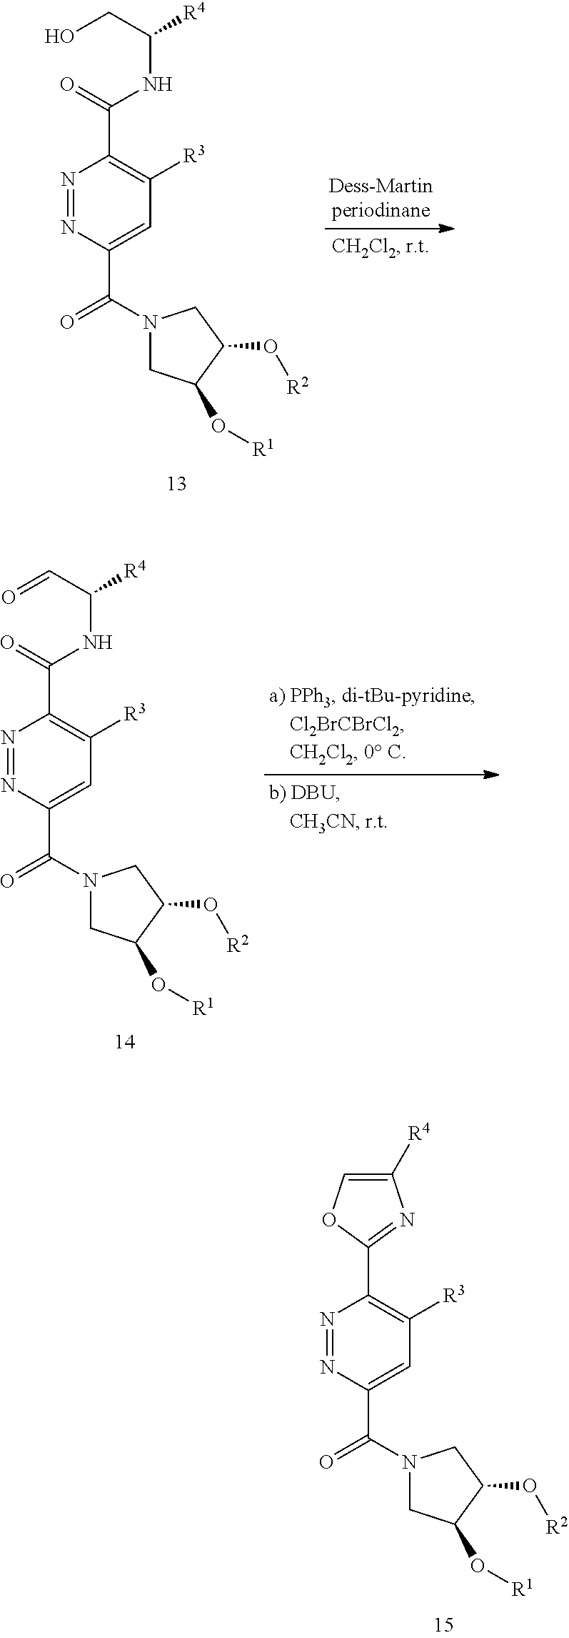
N1=NC(C(=O)N2CC(O[R1])C(O[R2])C2)=CC([R3])=C1C1=NC([R4])=CO1.N1=NC(C(=O)N2CC(O[R1])C(O[R2])C2)=CC([R3])=C1C(=O)NC(CO)[R4].N1=NC(C(=O)N2CC(O[R1])C(O[R2])C2)=CC([R3])=C1C(=O)NC(C=O)[R4]
